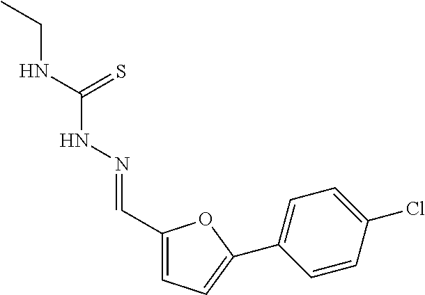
C1(C=NNC(NCC)=S)=CC=C(C2=CC=C(Cl)C=C2)O1
